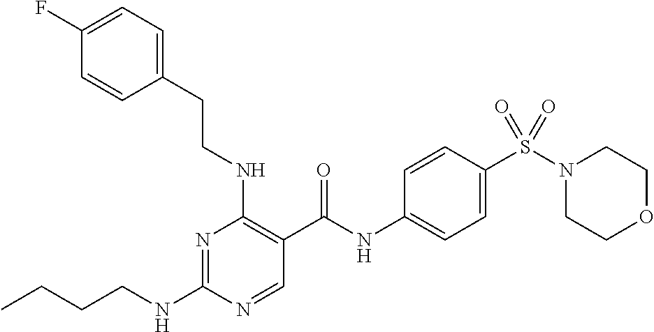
C(NC1=NC(NCCC2=CC=C(F)C=C2)=C(C(NC2=CC=C(S(N3CCOCC3)(=O)=O)C=C2)=O)C=N1)CCC
